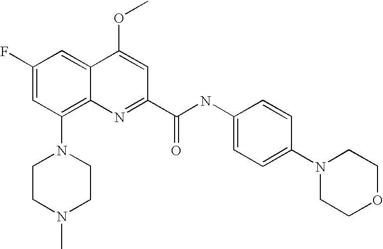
C1(N2CCN(C)CC2)=C2C(=CC(F)=C1)C(OC)=CC(C(NC1=CC=C(N3CCOCC3)C=C1)=O)=N2
